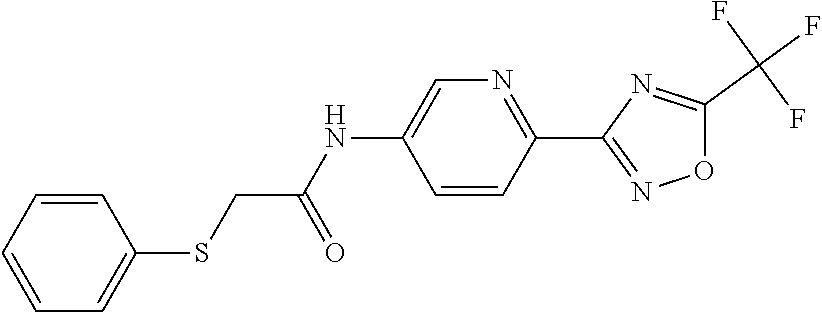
C(C(NC1=CN=C(C2=NOC(C(F)(F)F)=N2)C=C1)=O)SC1=CC=CC=C1
